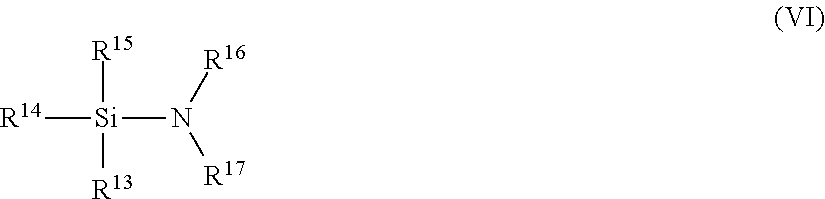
[R14][Si]([R15])(N([R16])[R17])[R13]
